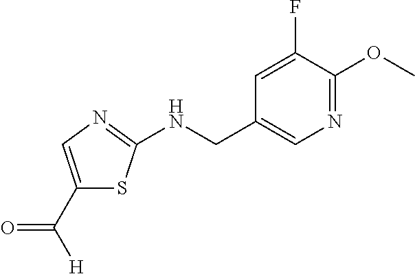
C1(C([H])=O)=CN=C(NCC2=CN=C(OC)C(F)=C2)S1
